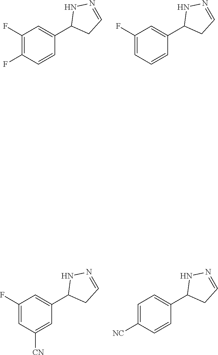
C1C=NNC1C1=CC(F)=C(F)C=C1.C1=NNC(C2=CC(F)=CC=C2)C1.C1=NNC(C2=CC(F)=CC([CN])=C2)C1.C1C=NNC1C1=CC=C([NC])C=C1
